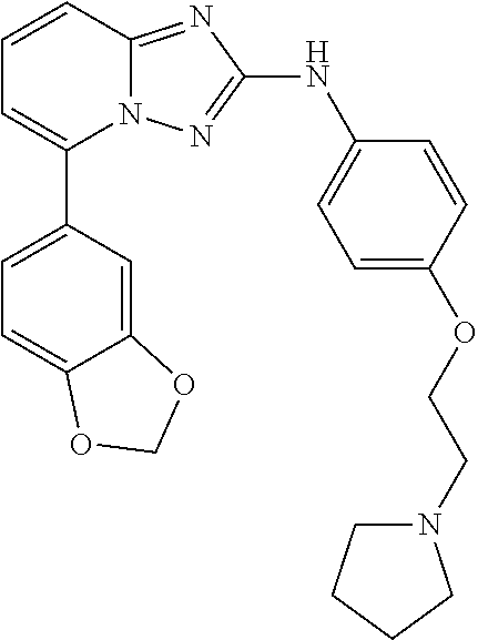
N12C(=NC(NC3=CC=C(OCCN4CCCC4)C=C3)=N1)C=CC=C2C1=CC=C2C(=C1)OCO2
